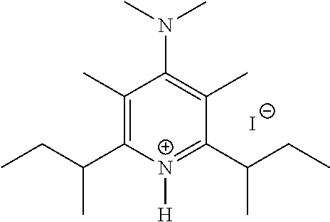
C1(C)=C(C(CC)C)[N+]([H])=C(C(CC)C)C(C)=C1N(C)C.[I-]
